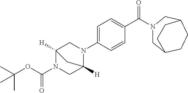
CC(OC(N1CC2([H])N(C3=CC=C(C(=O)N4CC5CCC(C4)CC5)C=C3)CC1([H])C2)=O)(C)C
